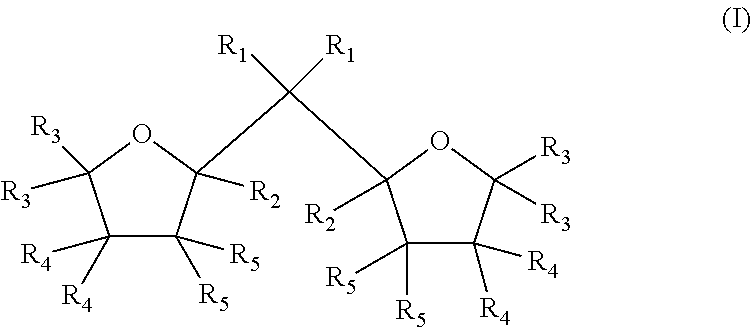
C1([R4])([R4])C([R5])([R5])C([R2])(C(C2([R2])C([R5])([R5])C([R4])([R4])C([R3])([R3])O2)([R1])[R1])OC1([R3])[R3]
